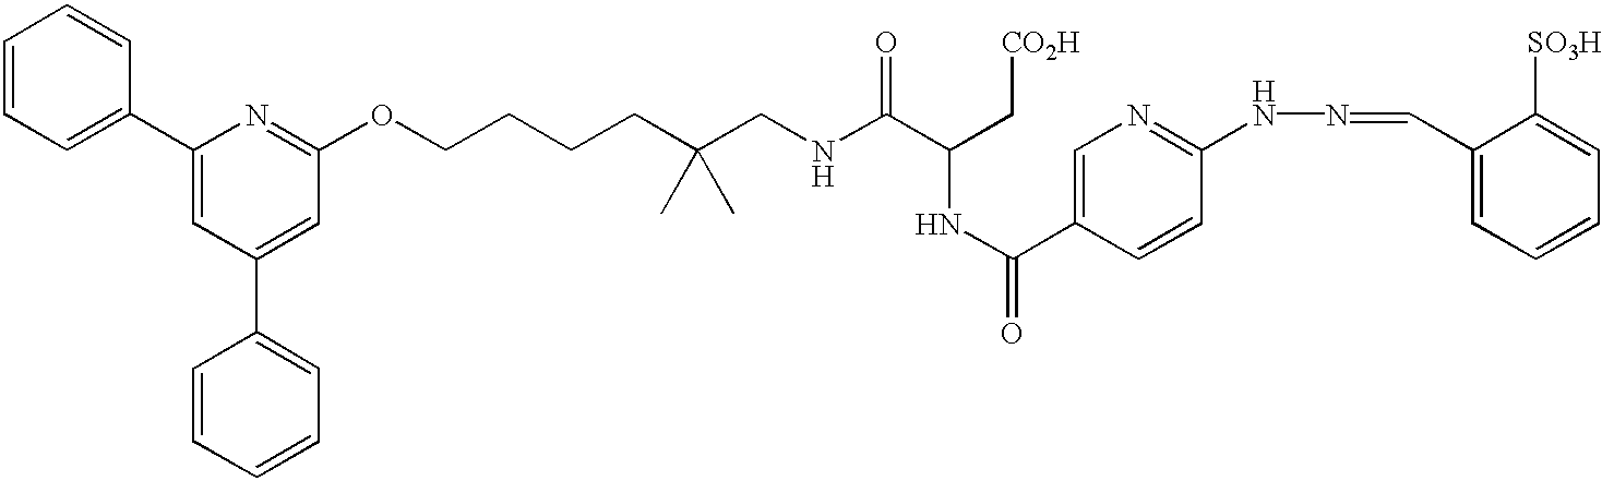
C1=CC=C(C2=CC(C3=CC=CC=C3)=CC(OCCCCC(CNC(C(NC(C3=CN=C(NN=CC4=CC=CC=C4[SO3H])C=C3)=O)C[CO2H])=O)(C)C)=N2)C=C1
